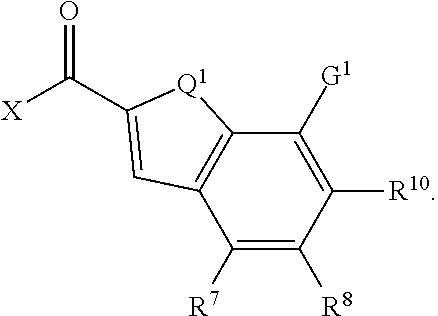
C1([R10])=C([G1])C2=C(C([R7])=C1[R8])C=C(C([X])=O)[Q1]2
